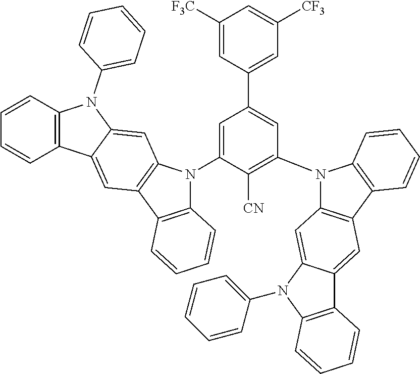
C1([F3C])=CC(C2=CC(N3C4=C(C5=C3C=CC=C5)C=C3C(=C4)N(C4=CC=CC=C4)C4=C3C=CC=C4)=C([CN])C(N3C4=C(C5=C3C=C3C(=C5)C5=C(N3C3=CC=CC=C3)C=CC=C5)C=CC=C4)=C2)=CC([CF3])=C1
